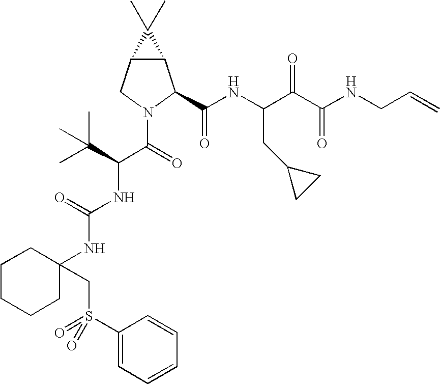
C12C(CN(C(C(NC(=O)NC3(CS(=O)(=O)C4=CC=CC=C4)CCCCC3)C(C)(C)C)=O)C1C(NC(C(C(NCC=C)=O)=O)CC1CC1)=O)C2(C)C
